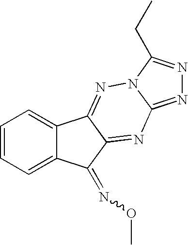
C1=CC=C2C(=C1)C1=NN3C(=NN=C3CC)N=C1C2=NOC
